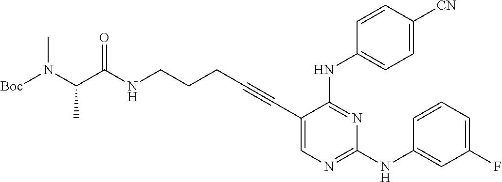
N(CCCC#CC1=CN=C(NC2=CC(F)=CC=C2)N=C1NC1=CC=C([CN])C=C1)C(C(N([Boc])C)C)=O
